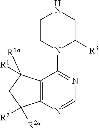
N1CCN(C2=NC=NC3=C2C([R1a])([R1])CC3([R2a])[R2])C([R3])C1
